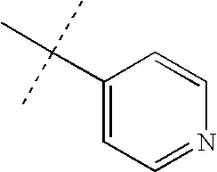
C1(C(C)(C)C)=CC=NC=C1
